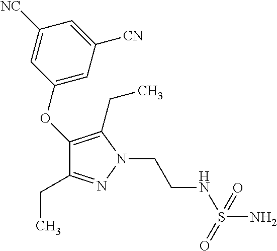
C1(CC)=NN(CCNS(N)(=O)=O)C(CC)=C1OC1=CC([CN])=CC([NC])=C1
